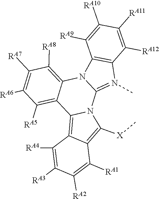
C1([RA8])=C2N3C(=N(C)C4=C3C([RA9])=C([RA10])C([RA11])=C4[RA12])N3C(=C4C(=C3[X]C)C([RA1])=C([RA2])C([RA3])=C4[RA4])C2=C([RA5])C([RA6])=C1[RA7]
